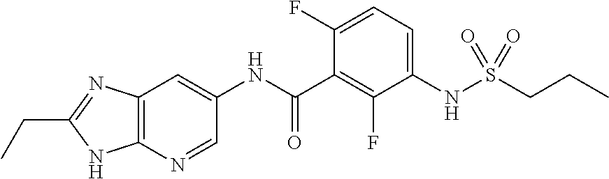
C(C1=NC2=C(N1)N=CC(NC(C1=C(F)C(NS(CCC)(=O)=O)=CC=C1F)=O)=C2)C
